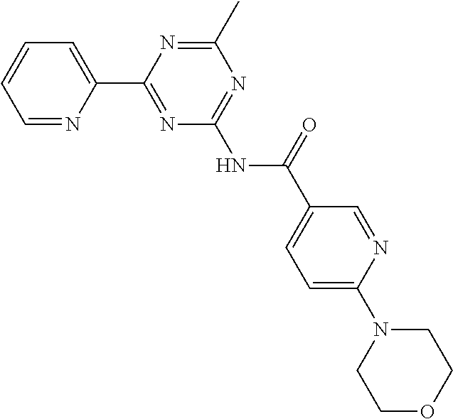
C1=NC(C2=NC(NC(=O)C3=CC=C(N4CCOCC4)N=C3)=NC(C)=N2)=CC=C1
